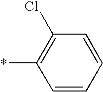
C1=CC=CC(Cl)=C1*
